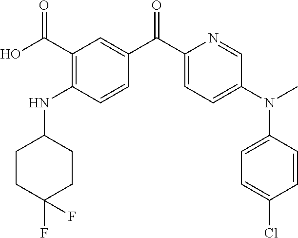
C1(C(O)=O)=C(NC2CCC(F)(F)CC2)C=CC(C(C2=CC=C(N(C3=CC=C(Cl)C=C3)C)C=N2)=O)=C1
